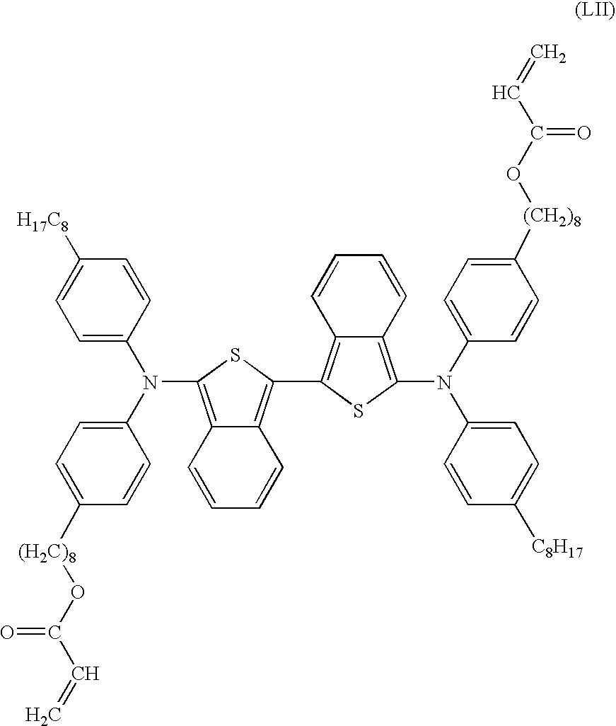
C1=C(N(C2=CC=C([(H2C)8]OC(C=C)=O)C=C2)C2=C3C(=C(C4=C5C(=C(N(C6=CC=C([(CH2)8]OC(C=C)=O)C=C6)C6=CC=C([C8H17])C=C6)S4)C=CC=C5)S2)C=CC=C3)C=CC([H17C8])=C1
